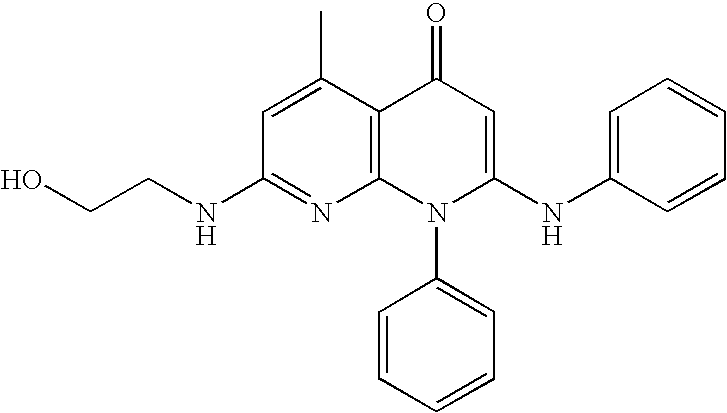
C1(NCCO)=NC2=C(C(C)=C1)C(=O)C=C(NC1=CC=CC=C1)N2C1=CC=CC=C1
